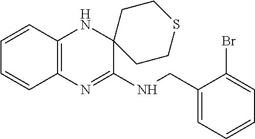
C1=CC2=C(C=C1)N=C(NCC1=CC=CC=C1Br)C1(N2)CCSCC1
